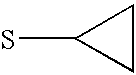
C1CC1S
